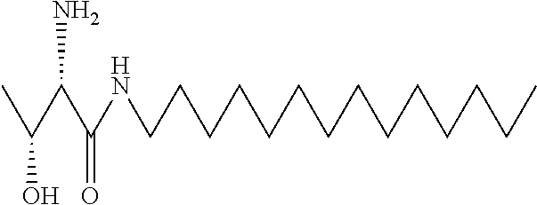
CC(C(C(NCCCCCCCCCCCCCC)=O)N)O
